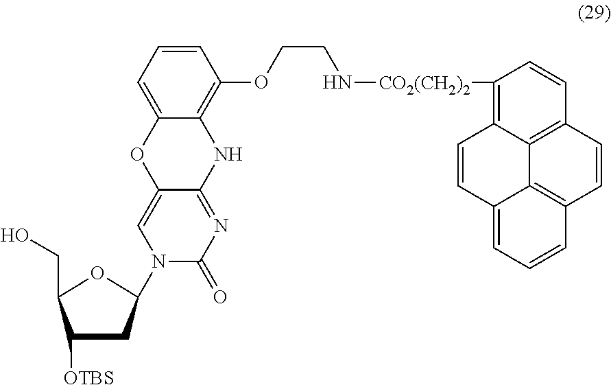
N1(C2CC([OTBS])C(CO)O2)C(=O)N=C2C(=C1)OC1=CC=CC(OCCN[CO2(CH2)2]C3=C4C5=C(C=C3)C=CC3=C5C(=CC=C3)C=C4)=C1N2
